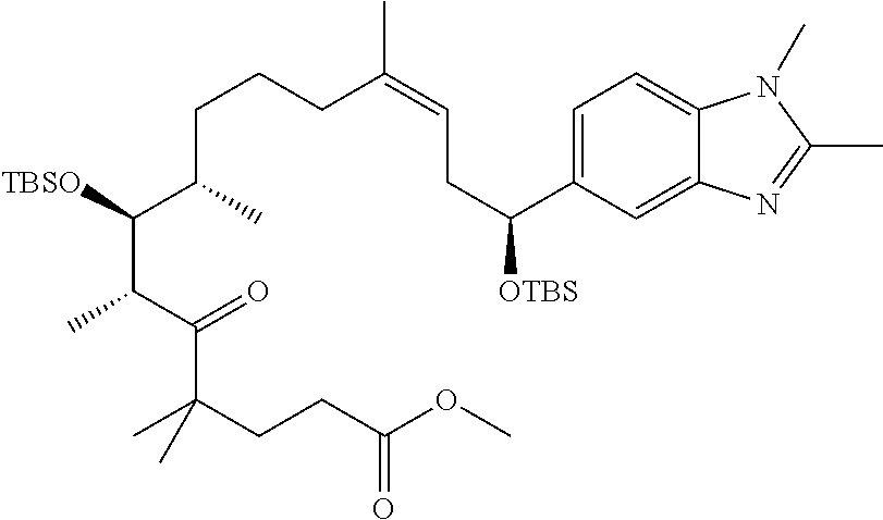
C(C(C(C(C(=O)C(CCC(=O)OC)(C)C)C)[TBSO])C)CCC(=CCC([OTBS])C1=CC=C2C(=C1)N=C(C)N2C)C
